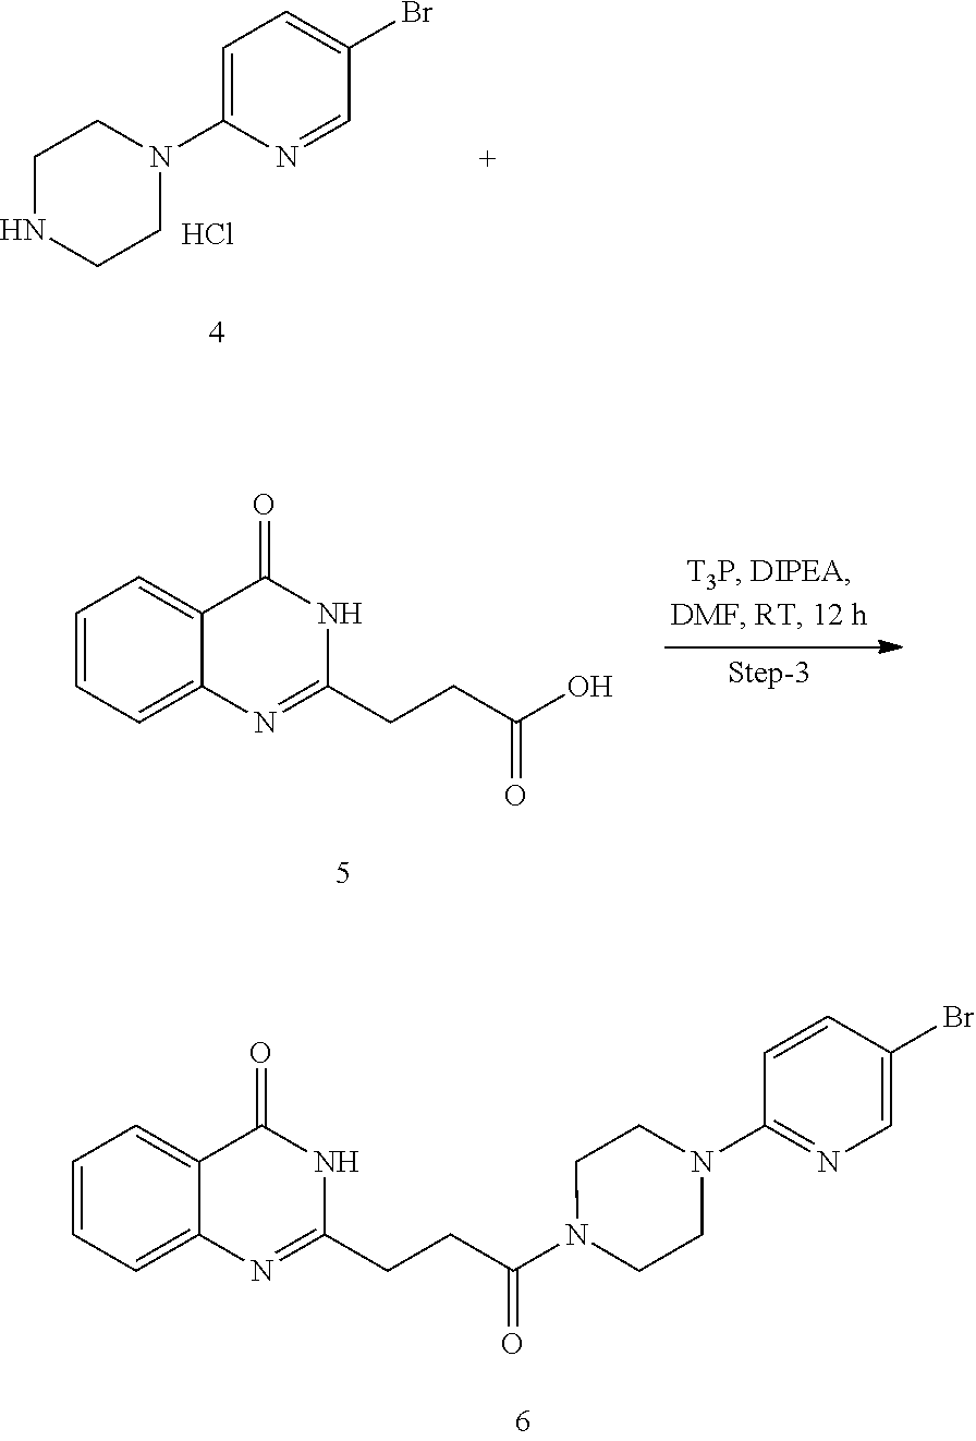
C1NCCN(C2=CC=C(Br)C=N2)C1.Cl.C1=CC=C2C(=C1)C(=O)NC(CCC(O)=O)=N2.C1=CC=C2C(=C1)C(=O)NC(CCC(N1CCN(C3=NC=C(Br)C=C3)CC1)=O)=N2
